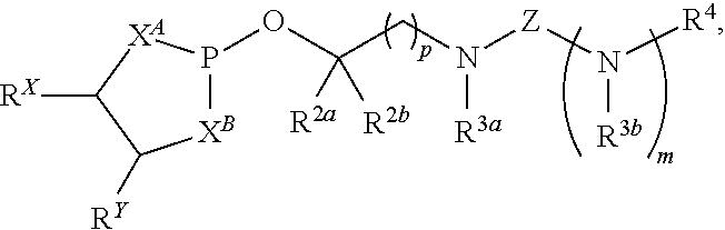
P1(OC(CN([Z]N([R4])[R3b])[R3a])([R2a])[R2b])[XB]C([RY])C([RX])[XA]1
